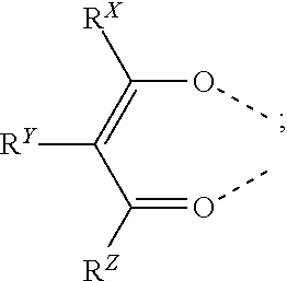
[RY]C(=C([RX])OC)C([RZ])=OC
